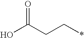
C(CC*)(O)=O
